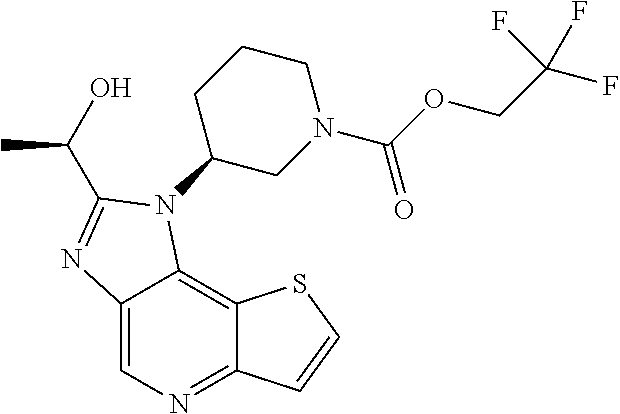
C12=CN=C3C(=C1N(C1CN(C(OCC(F)(F)F)=O)CCC1)C(C(C)O)=N2)SC=C3
